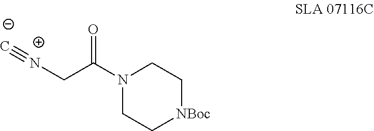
N1(C(C[N+]#C)=O)CC[NBoc]CC1
